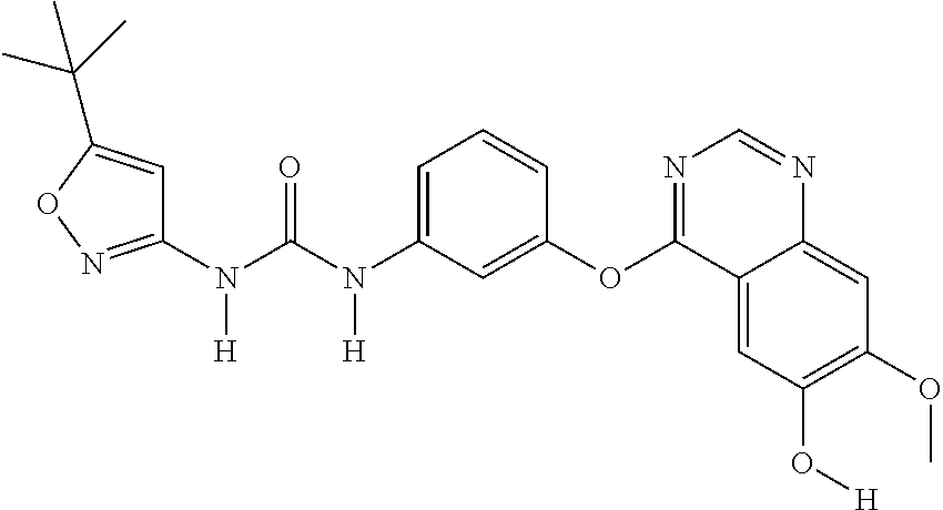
C1(N(C(N(C2=CC=CC(OC3=NC=NC4=CC(OC)=C(O[H])C=C34)=C2)[H])=O)[H])=NOC(C(C)(C)C)=C1
